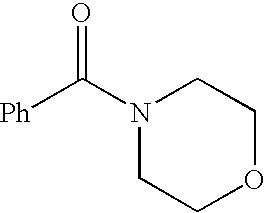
N1(C([Ph])=O)CCOCC1
